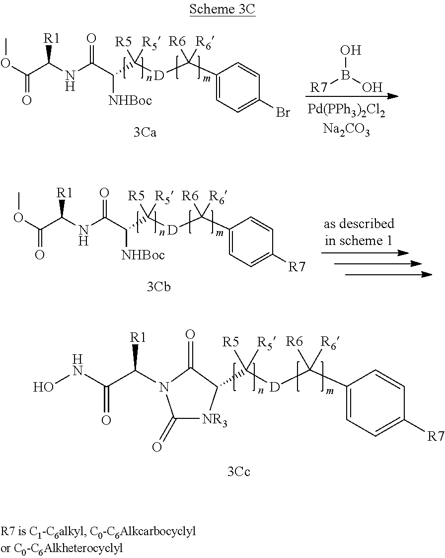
C1(C([D]C([R5])([R5])C2[NR3]C(=O)N(C(C(NO)=O)[R1])C2=O)([R6])[R6])=CC=C([R7])C=C1.C1(C([D]C(C(C(NC(C(OC)=O)[R1])=O)[NHBoc])([R5])[R5])([R6])[R6])=CC=C(Br)C=C1.OB(O)[R7].C1(C([D]C(C(C(NC(C(OC)=O)[R1])=O)[NHBoc])([R5])[R5])([R6])[R6])=CC=C([R7])C=C1
